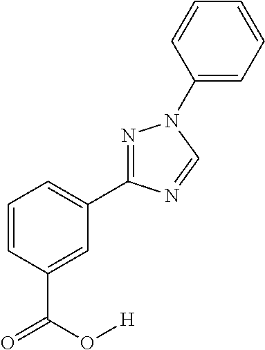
C1=CC(C(O[H])=O)=CC(C2=NN(C3=CC=CC=C3)C=N2)=C1
